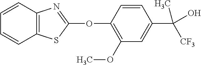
C1(OC2=NC3=C(S2)C=CC=C3)=C(OC)C=C(C(C)([CF3])O)C=C1
